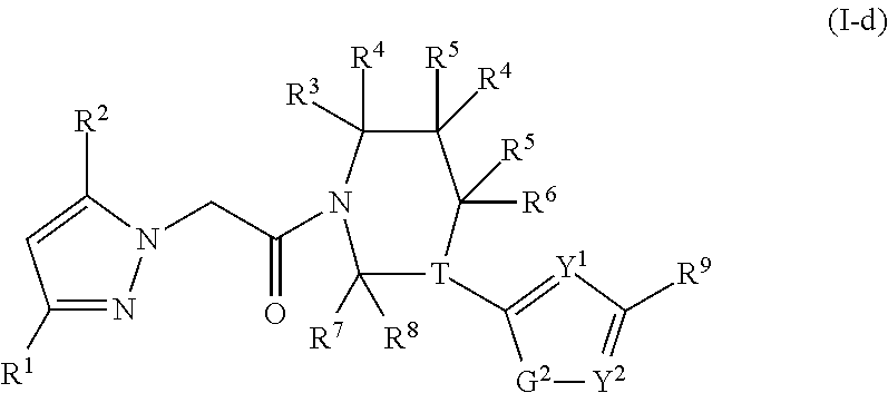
[G2]1[Y2]=C([R9])[Y1]=C1[T]1C([R6])([R5])C([R5])([R4])C([R4])([R3])N(C(=O)CN2N=C([R1])C=C2[R2])C1([R7])[R8]
